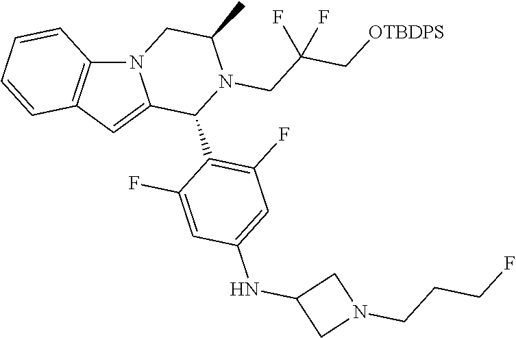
N12C3=C(C=C1C(C1=C(F)C=C(NC4CN(CCCF)C4)C=C1F)N(CC(C[OTBDPS])(F)F)C(C)C2)C=CC=C3
